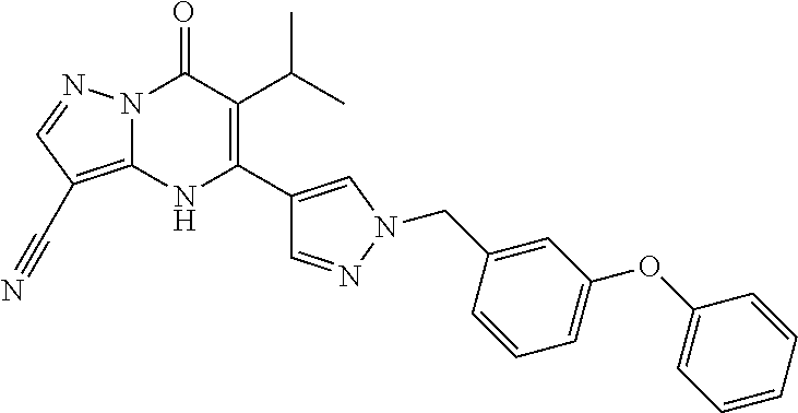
N12C(=C(C#N)C=N1)NC(C1=CN(CC3=CC(OC4=CC=CC=C4)=CC=C3)N=C1)=C(C(C)C)C2=O
